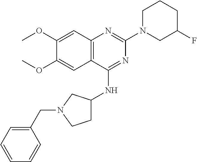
C12=C(C(NC3CCN(CC4=CC=CC=C4)C3)=NC(N3CC(F)CCC3)=N1)C=C(OC)C(OC)=C2
